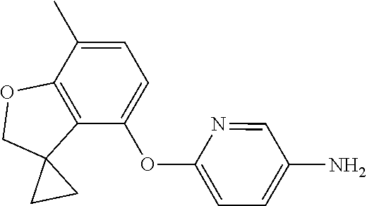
C1=C(C)C2=C(C(OC3=CC=C(N)C=N3)=C1)C1(CO2)CC1
